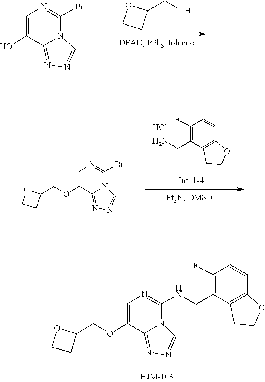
N1=C2N(C(Br)=NC=C2O)C=N1.C1(CO)CCO1.C1=CC2=C(C(CN)=C1F)CCO2.Cl.N1=C2N(C(Br)=NC=C2OCC2CCO2)C=N1.C1(NCC2=C(F)C=CC3=C2CCO3)=NC=C(OCC2CCO2)C2=NN=CN12
